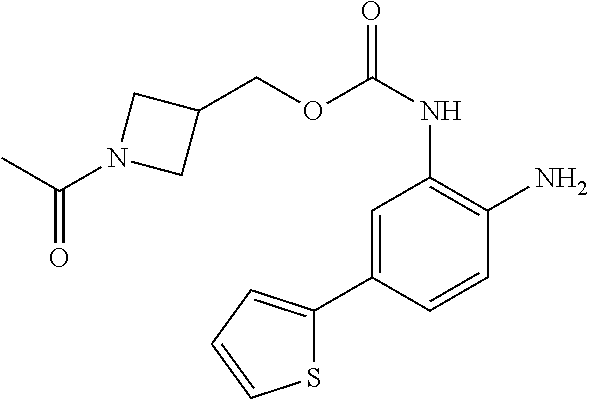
C1(COC(NC2=C(N)C=CC(C3=CC=CS3)=C2)=O)CN(C(C)=O)C1
